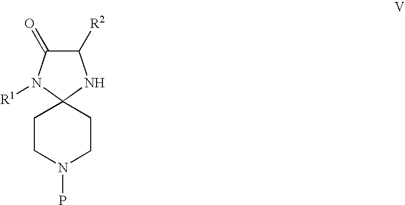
C1CN(P)CCC12NC([R2])C(=O)N2[R1]
